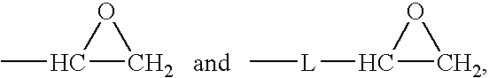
O1C(C)C1.O1C([L]C)C1
